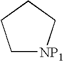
C1[NP1]CCC1
